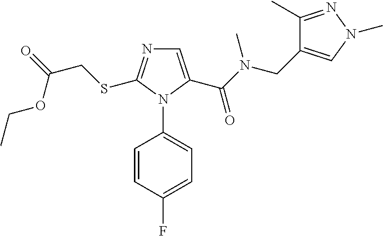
C(SC1=NC=C(C(N(CC2=CN(C)N=C2C)C)=O)N1C1=CC=C(F)C=C1)C(=O)OCC
